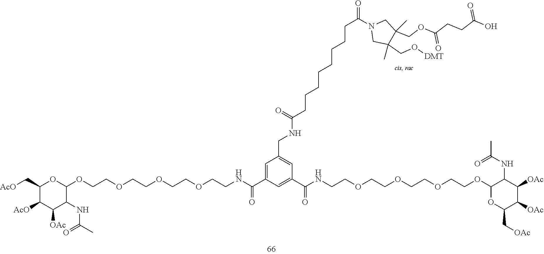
C1([AcO])C(C[AcO])OC(OCCOCCOCCOCCNC(C2=CC(CNC(=O)CCCCCCCCC(=O)N3CC(CO[DMT])(C)C(COC(CCC(O)=O)=O)(C)C3)=CC(C(NCCOCCOCCOCCOC3C(NC(C)=O)C([OAc])C([OAc])C(C[OAc])O3)=O)=C2)=O)C(NC(C)=O)C1[OAc]
